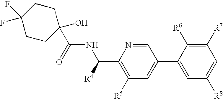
C1(O)(C(=O)NC(C2=C([R5])C=C(C3=CC([R8])=CC([R7])=C3[R6])C=N2)[R4])CCC(F)(F)CC1
